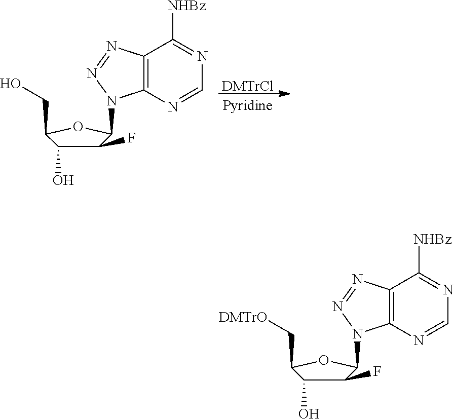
C1(F)C(O)C(CO)OC1N1C2=C(C([NHBz])=NC=N2)N=N1.[DMTrCl].C1(F)C(O)C(C[DMTrO])OC1N1C2=C(C([NHBz])=NC=N2)N=N1
